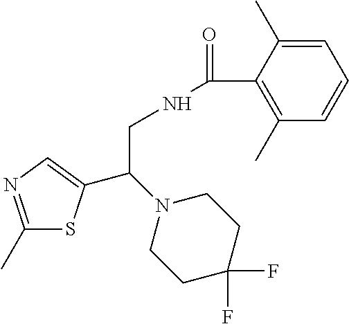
C1(C)=NC=C(C(N2CCC(F)(F)CC2)CNC(=O)C2=C(C)C=CC=C2C)S1
